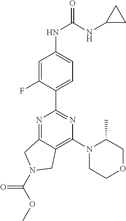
C1(C2=NC(N3CCOCC3C)=C3C(=N2)CN(C(OC)=O)C3)=CC=C(NC(NC2CC2)=O)C=C1F
